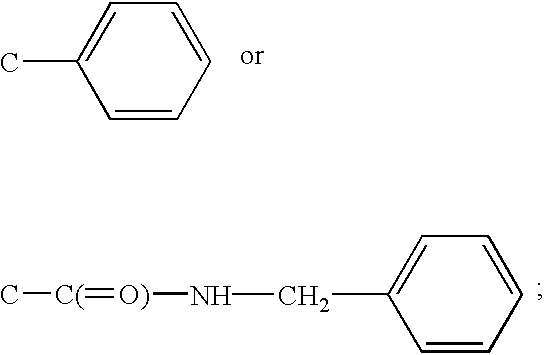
CC1=CC=CC=C1.C(C1=CC=CC=C1)N[O)]=[C(]C
